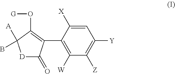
[D]1C(=O)C(C2=C([W])C([Z])=C([Y])C=C2[X])=C(O[G])C1([A])B
